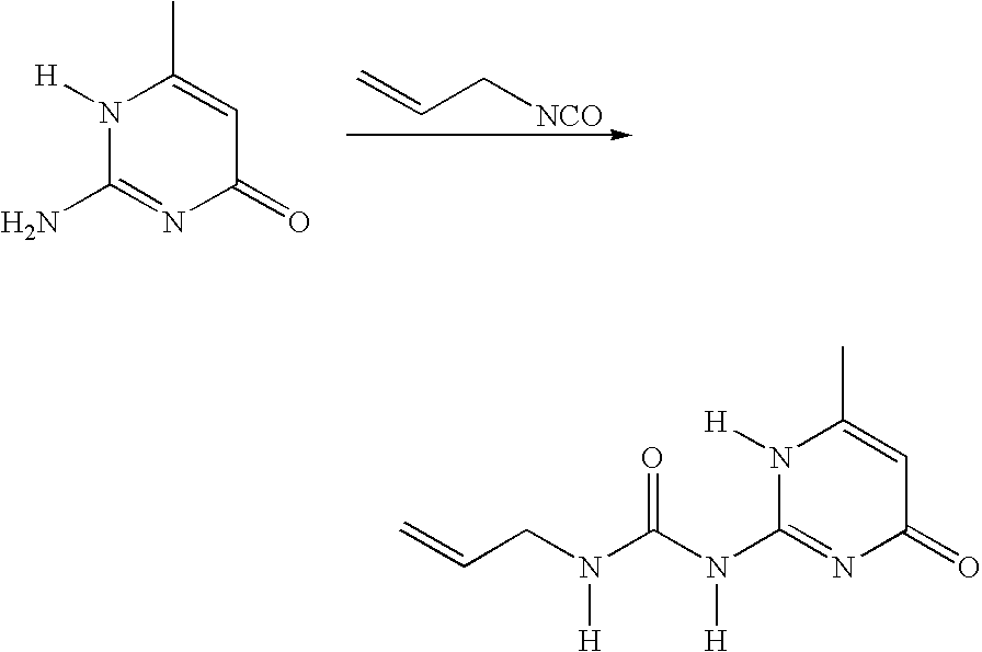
N1([H])C(N)=NC(=O)C=C1C.C=CC[NCO].O=C(N(C1=NC(=O)C=C(C)N1[H])[H])N(CC=C)[H]
